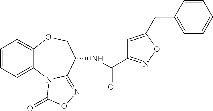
C1=CC=C2C(=C1)OCC(NC(=O)C1=NOC(CC3=CC=CC=C3)=C1)C1=NOC(=O)N21
